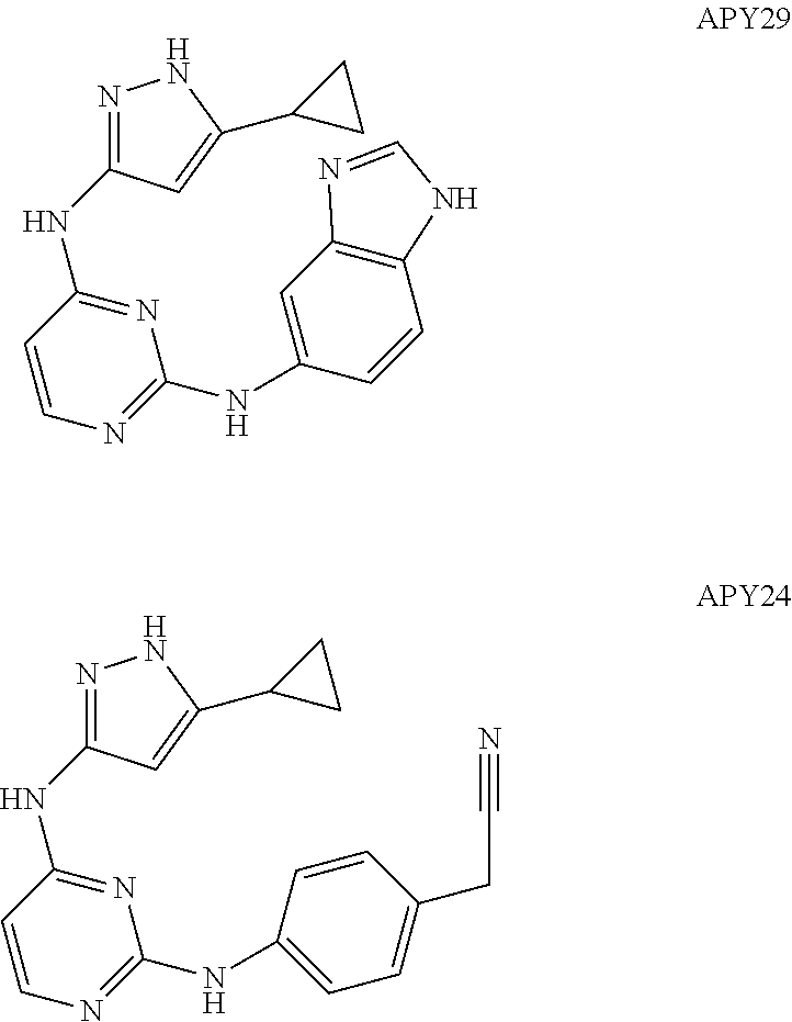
N1=C(NC2=NC(NC3=CC4=C(C=C3)NC=N4)=NC=C2)C=C(C2CC2)N1.N1=C(NC2=NC(NC3=CC=C(CC#N)C=C3)=NC=C2)C=C(C2CC2)N1
